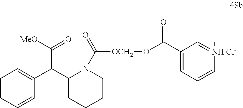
C1=CC=CC(C(C2CCCCN2C([OCH2]OC(C2=CC=C[NH Cl-]=C2)=O)=O)C([MeO])=O)=C1
